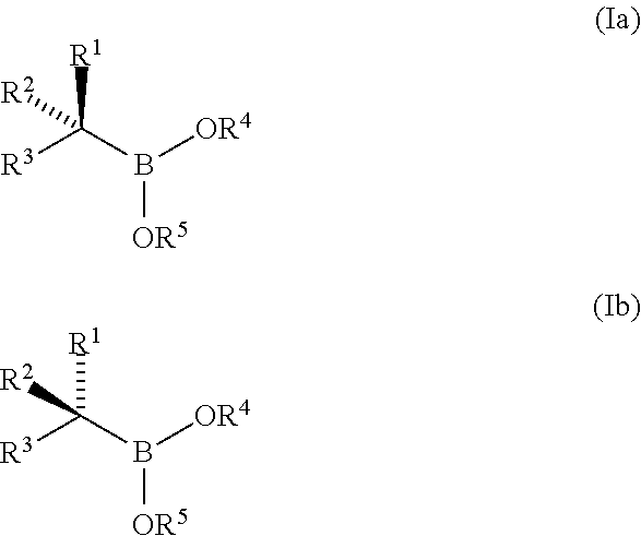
[R3]C(B([OR4])[OR5])([R1])[R2].[R3]C(B([OR4])[OR5])([R1])[R2]
